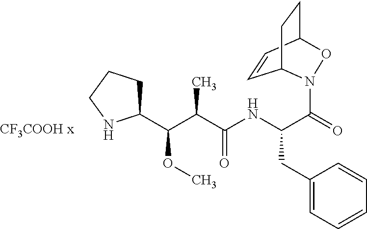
[CF3COOH x].C1(CC(NC(=O)C(C(C2CCCN2)OC)C)C(=O)N2C3C=CC(CC3)O2)=CC=CC=C1
